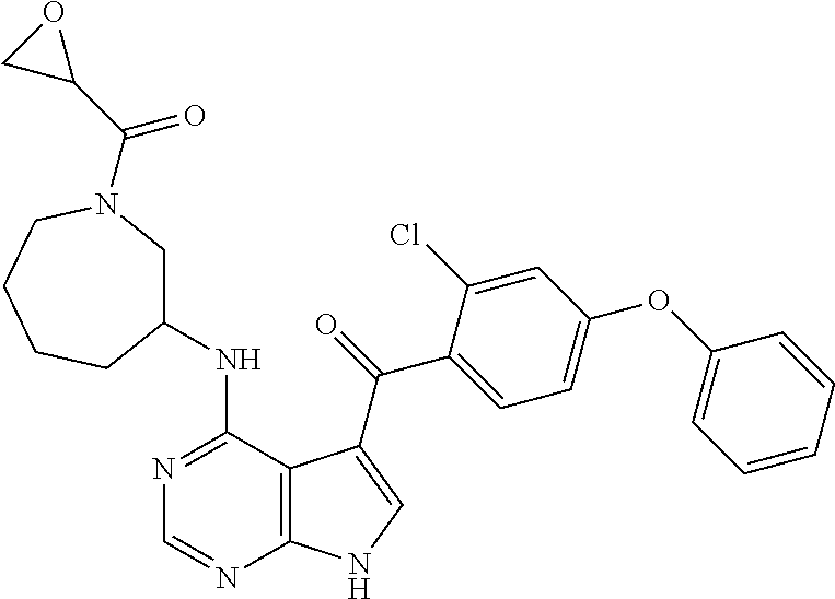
N1=C(NC2CN(C(C3CO3)=O)CCCC2)C2=C(N=C1)NC=C2C(=O)C1=CC=C(OC2=CC=CC=C2)C=C1Cl
